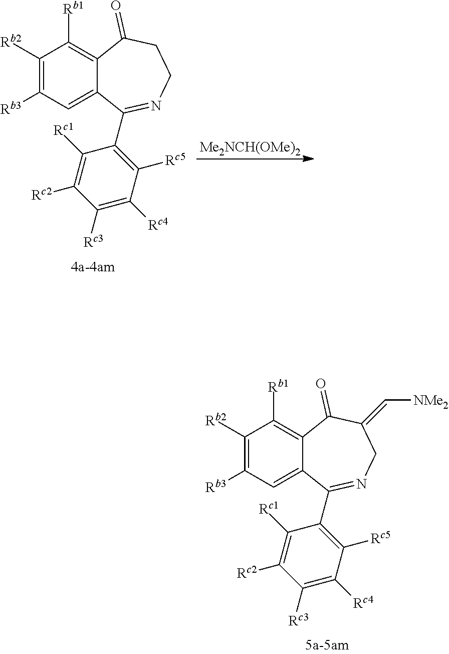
C1([Rb2])=C([Rb3])C=C2C(=C1[Rb1])C(=O)C(=C[NMe2])CN=C2C1=C([Rc5])C([Rc4])=C([Rc3])C([Rc2])=C1[Rc1].C1([Rb2])=C([Rb3])C=C2C(=C1[Rb1])C(=O)CCN=C2C1=C([Rc5])C([Rc4])=C([Rc3])C([Rc2])=C1[Rc1].[Me2NCH(OMe)2]
